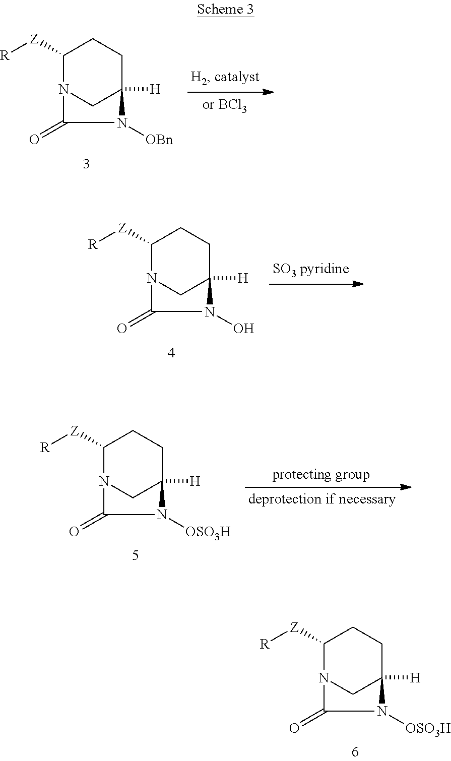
C1([Z][R])N(C(C)=O)CC(N(C)[OSO3H])([H])CC1.C1([Z][R])N(C(C)=O)CC(N(C)[OBn])([H])CC1.C1([Z][R])N(C(C)=O)CC(N(C)O)([H])CC1.C1([Z][R])N(C(C)=O)CC(N(C)[OSO3H])([H])CC1
